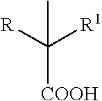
CC([R])([R1])[COOH]
